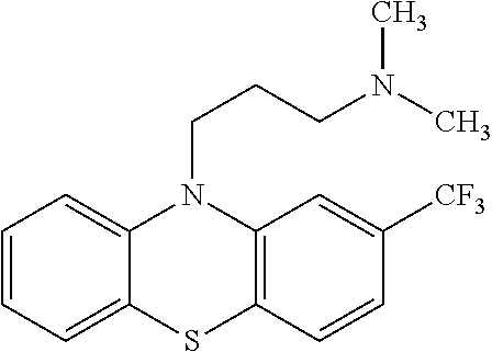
C12=CC=CC=C1SC1=C(N2CCCN(C)C)C=C([CF3])C=C1
